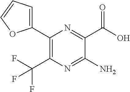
C1(C2=CC=CO2)=C(C(F)(F)F)N=C(N)C(C(O)=O)=N1
